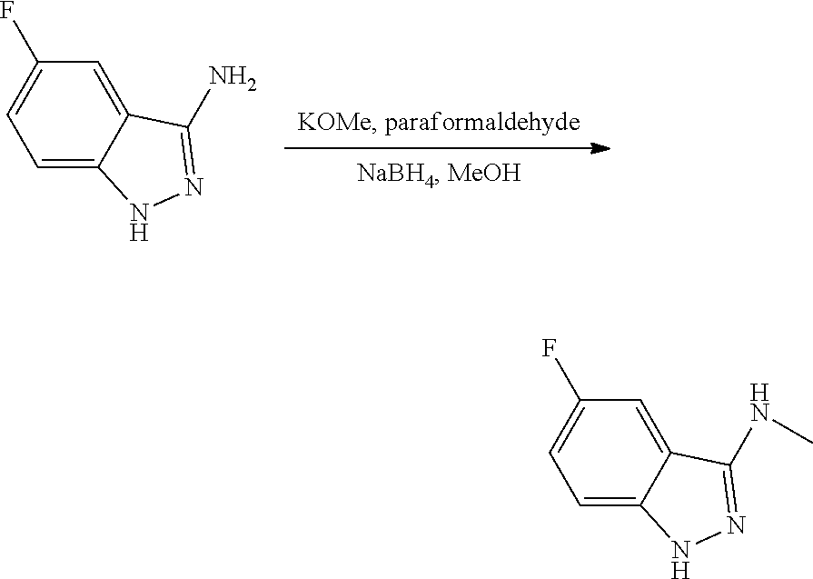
C1=C2C(=CC(F)=C1)C(N)=NN2.C1=C2C(=CC(F)=C1)C(NC)=NN2
